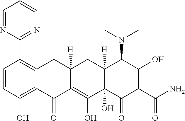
C1=CC(O)=C2C(=C1C1=NC=CC=N1)CC1([H])C(=C(O)C3(O)C([H])(C1)C(N(C)C)C(O)=C(C(N)=O)C3=O)C2=O
